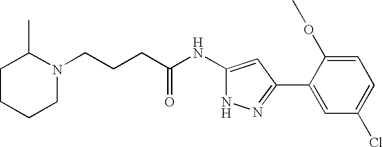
C(CCC(NC1=CC(C2=CC(Cl)=CC=C2OC)=NN1)=O)N1C(C)CCCC1
